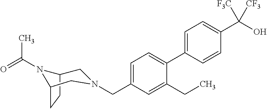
C1=C(C2=CC=C(CN3CC4CCC(N4C(=O)C)C3)C=C2CC)C=CC(C(O)([F3C])[CF3])=C1
